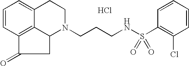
Cl.C12=C3C=CC=C1CCN(CCCNS(C1=C(Cl)C=CC=C1)(=O)=O)C2CC3=O
